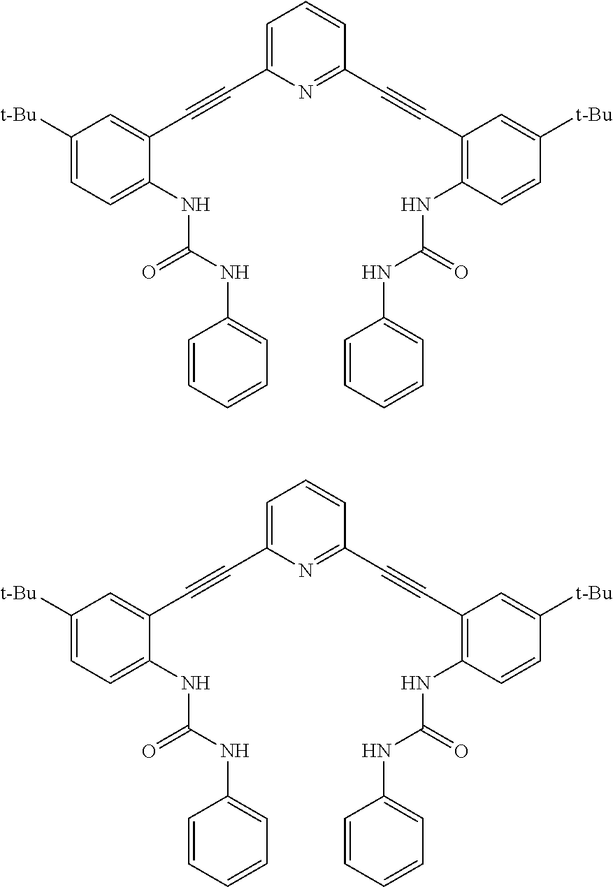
C1([t-Bu])=CC=C(NC(NC2=CC=CC=C2)=O)C(C#CC2=CC=CC(C#CC3=C(NC(NC4=CC=CC=C4)=O)C=CC([t-Bu])=C3)=N2)=C1.C1([t-Bu])=CC=C(NC(NC2=CC=CC=C2)=O)C(C#CC2=CC=CC(C#CC3=C(NC(NC4=CC=CC=C4)=O)C=CC([t-Bu])=C3)=N2)=C1
